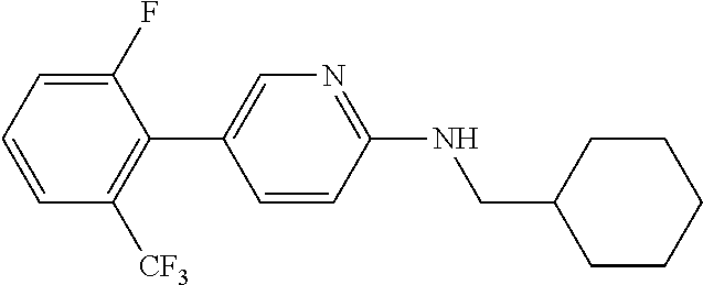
C1(F)=CC=CC([CF3])=C1C1=CN=C(NCC2CCCCC2)C=C1
